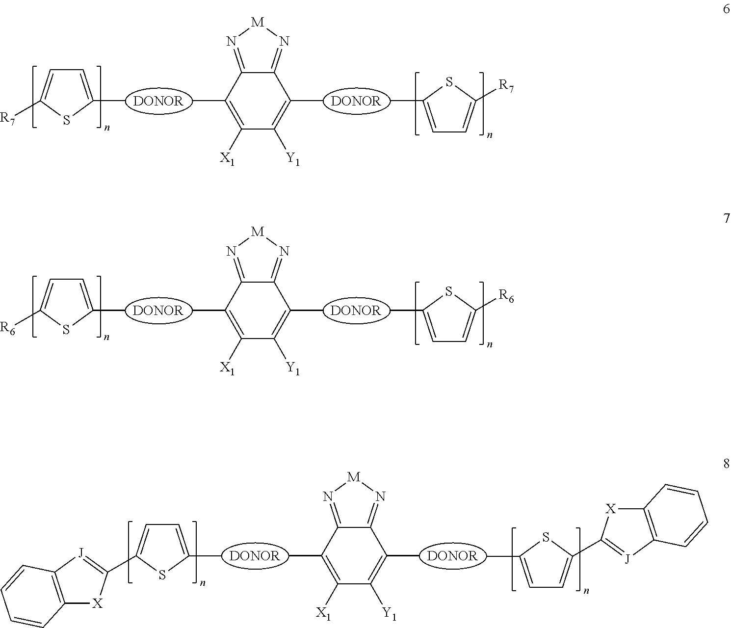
CC1=C([X1])C([Y1])=C(C)C2=N[M]N=C12.C1=C(C)SC(C2=[J]C3=C([X]2)C=CC=C3)=C1.CC1=CC=C(C2=[J]C3=C([X]2)C=CC=C3)S1.C1=C(C)SC([R7])=C1.CC1=C([X1])C([Y1])=C(C)C2=N[M]N=C12.CC1=CC=C([R7])S1.C1=C(C)SC([R6])=C1.CC1=C([X1])C([Y1])=C(C)C2=N[M]N=C12.CC1=CC=C([R6])S1
